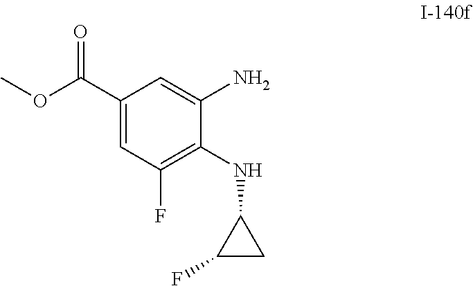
O(C)C(C1=CC(F)=C(NC2C(F)C2)C(N)=C1)=O
